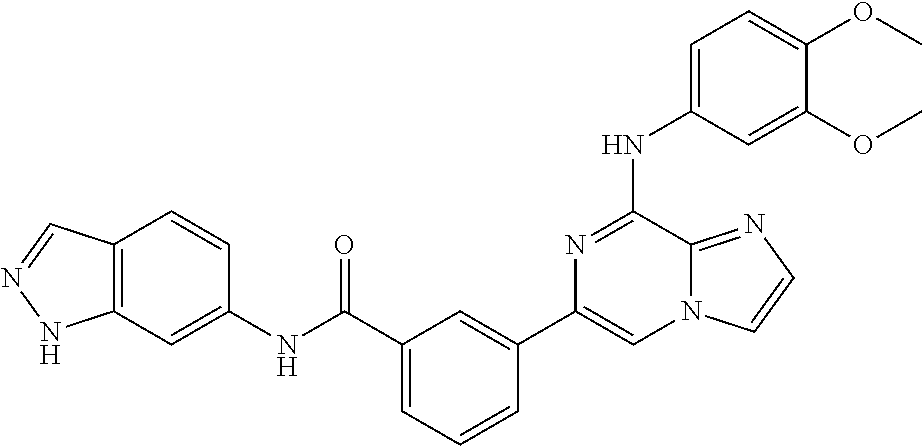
C1=C(NC2=NC(C3=CC(C(=O)NC4=CC5=C(C=C4)C=NN5)=CC=C3)=CN3C2=NC=C3)C=C(OC)C(OC)=C1
